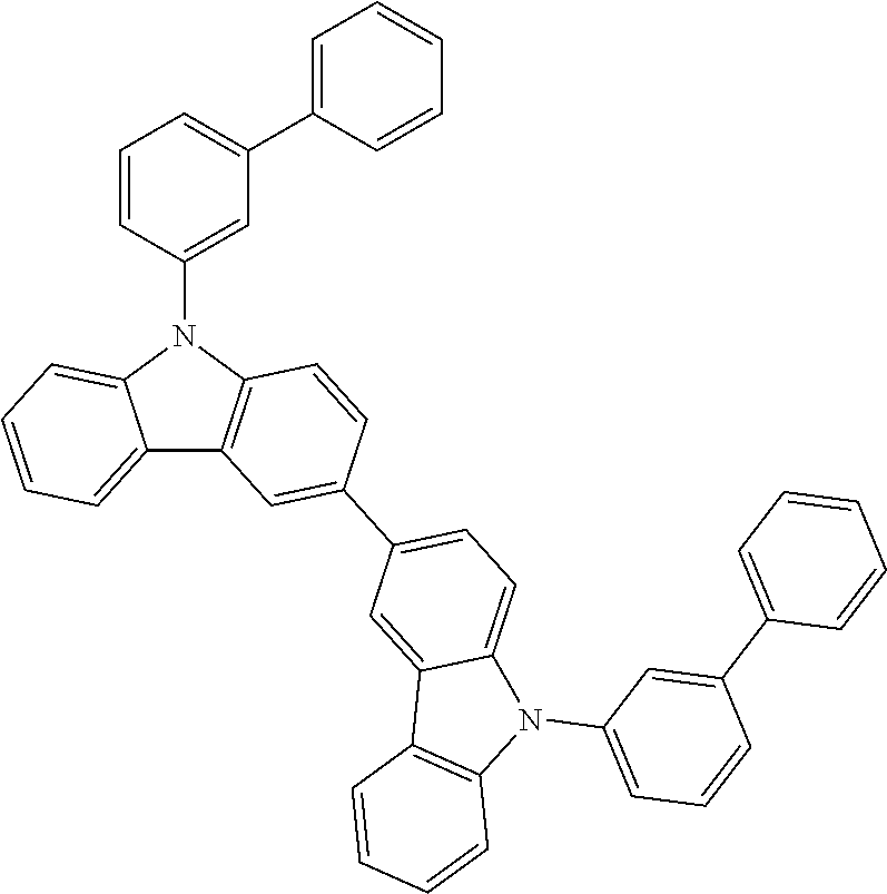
C12=CC=CC=C1N(C1=CC(C3=CC=CC=C3)=CC=C1)C1=C2C=C(C2=CC=C3C(=C2)C2=C(N3C3=CC=CC(C4=CC=CC=C4)=C3)C=CC=C2)C=C1
